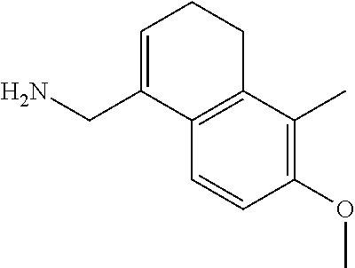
C12=C(C=CC(OC)=C1C)C(CN)=CCC2
